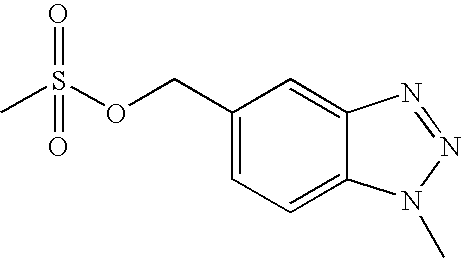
CS(OCC1=CC=C2C(=C1)N=NN2C)(=O)=O
